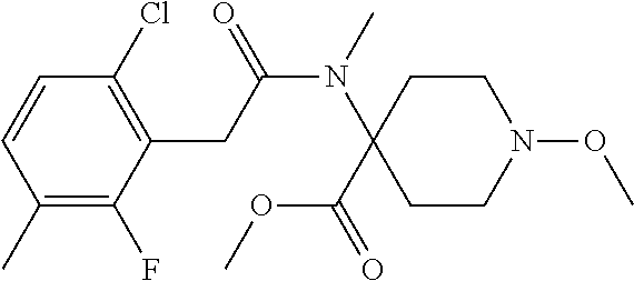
C1=CC(C)=C(F)C(CC(N(C2(C(OC)=O)CCN(OC)CC2)C)=O)=C1Cl
